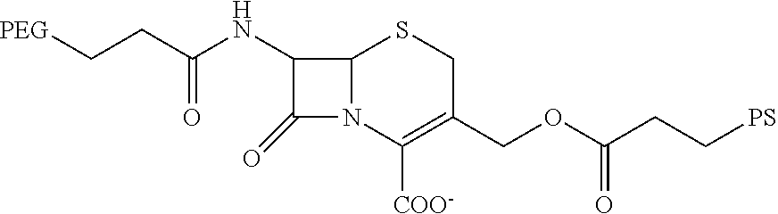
C12N(C([COO-])=C(COC(CC[PS])=O)CS1)C(=O)C2NC(CC[PEG])=O
